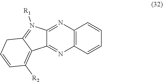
C12=C(C=CC=C1)N=C1C(=N2)N([R1])=C2C1=C([R2])C=CC2
